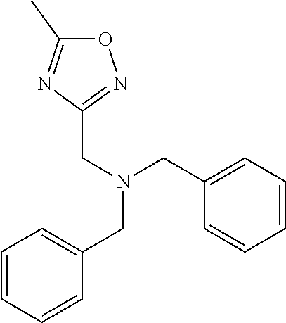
C1=CC=CC(CN(CC2=CC=CC=C2)CC2=NOC(C)=N2)=C1
